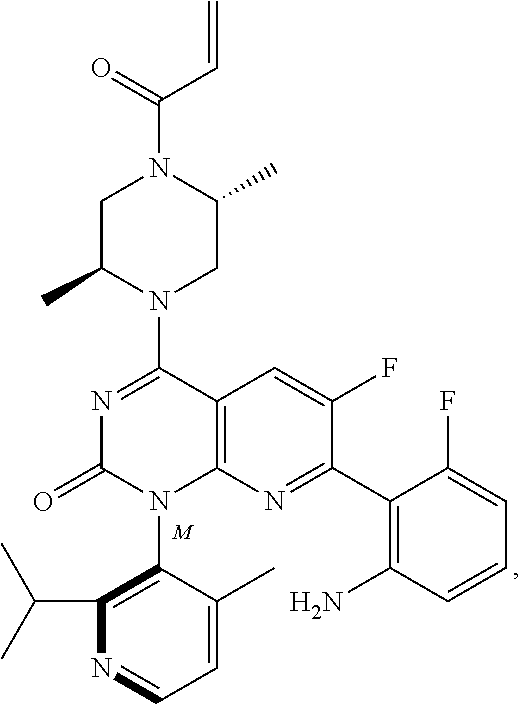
C1C(C)N(C2=NC(=O)N(C3=C(C(C)C)N=CC=C3C)C3=C2C=C(F)C(C2=C(N)C=CC=C2F)=N3)CC(C)N1C(=O)C=C.[M]
